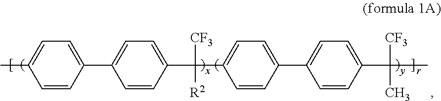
CC1=CC=C(C2=CC=C(C(C3=CC=C(C4=CC=C(C(C)([CF3])C)C=C4)C=C3)([CF3])[R2])C=C2)C=C1
